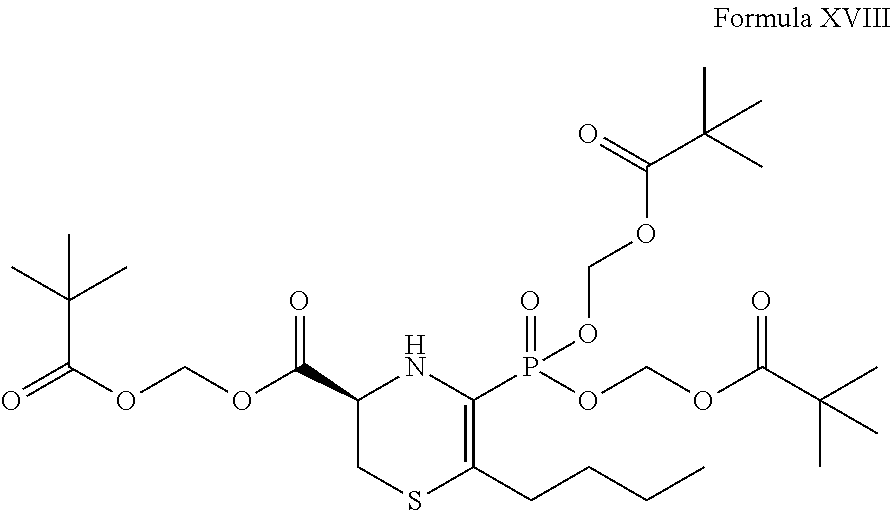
C1(C(OCOC(=O)C(C)(C)C)=O)CSC(CCCC)=C(P(OCOC(C(C)(C)C)=O)(=O)OCOC(C(C)(C)C)=O)N1
